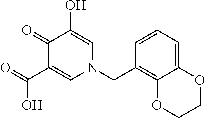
C1(=O)C(C(O)=O)=CN(CC2=C3C(=CC=C2)OCCO3)C=C1O
